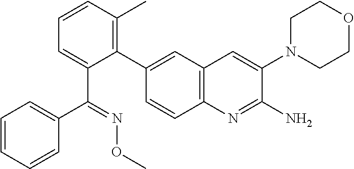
C1=CC(C)=C(C2=CC3=C(C=C2)N=C(N)C(N2CCOCC2)=C3)C(C(=NOC)C2=CC=CC=C2)=C1
